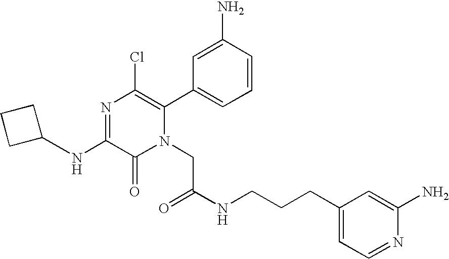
N(C1=NC(Cl)=C(C2=CC=CC(N)=C2)N(CC(NCCCC2=CC=NC(N)=C2)=O)C1=O)C1CCC1
